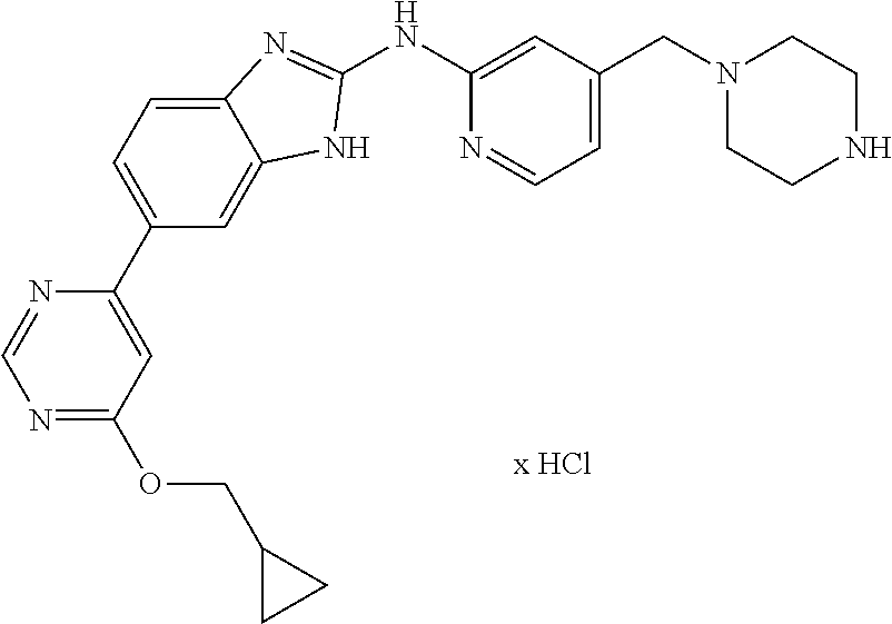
C1(NC2=CC(CN3CCNCC3)=CC=N2)=NC2=CC=C(C3=CC(OCC4CC4)=NC=N3)C=C2N1
